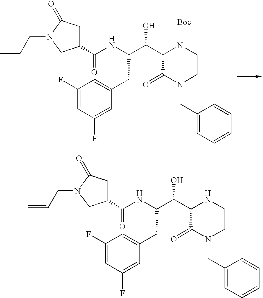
C1(C(C(NC(=O)C2CC(=O)N(CC=C)C2)CC2=CC(F)=CC(F)=C2)O)C(=O)N(CC2=CC=CC=C2)CCN1[Boc].C1(C(C(NC(=O)C2CC(=O)N(CC=C)C2)CC2=CC(F)=CC(F)=C2)O)C(=O)N(CC2=CC=CC=C2)CCN1
